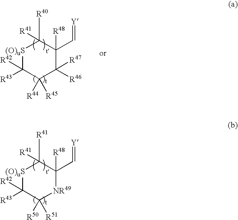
[(O)uS]1C([R42])([R43])C([R51])([R50])[NR49]C([R48])(C=[Y])C1([R41])[R41].[(O)uS]1C([R42])([R43])C([R45])([R44])C([R47])([R46])C([R48])(C=[Y])C1([R40])[R41]
